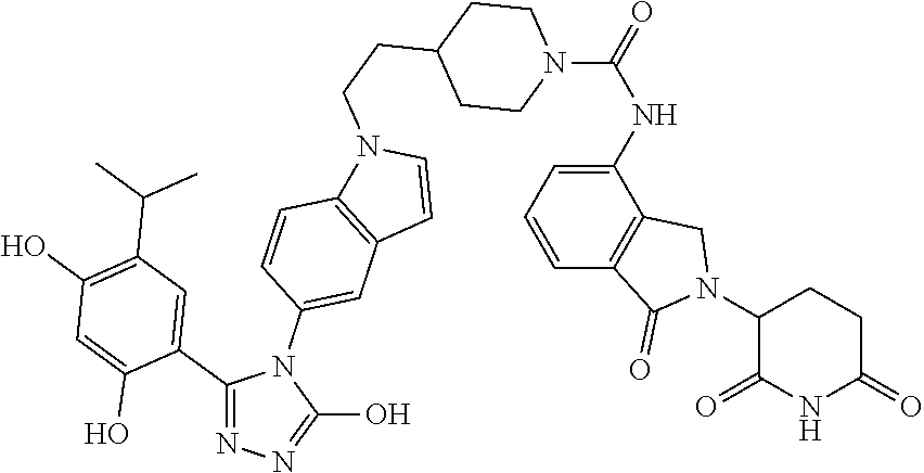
C1(C2=CC(C(C)C)=C(O)C=C2O)=NN=C(O)N1C1=CC2=C(C=C1)N(CCC1CCN(C(=O)NC3=CC=CC4=C3CN(C3CCC(=O)NC3=O)C4=O)CC1)C=C2
